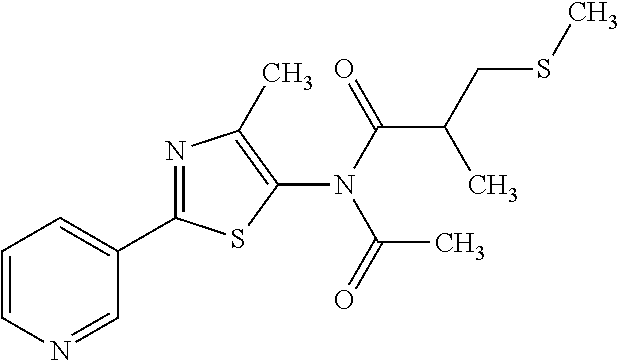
C1=CN=CC(C2=NC(C)=C(N(C(C(CSC)C)=O)C(=O)C)S2)=C1
